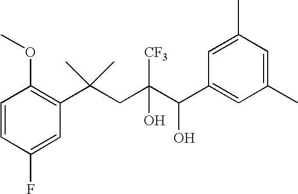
C1(F)=CC(C(CC(C(C2=CC(C)=CC(C)=C2)O)(O)[CF3])(C)C)=C(OC)C=C1
